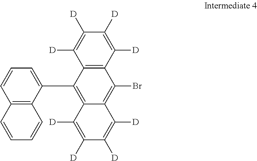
C12=C(C([D])=C([D])C([D])=C1[D])C(Br)=C1C(=C2C2=CC=CC3=C2C=CC=C3)C([D])=C([D])C([D])=C1[D]
